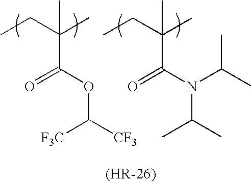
CCC(C)(C)C(OC([CF3])[CF3])=O.CCC(C)(C)C(N(C(C)C)C(C)C)=O
